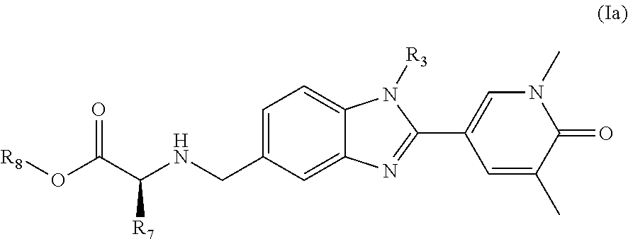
C1=C2C(=CC=C1CNC(C(O[R8])=O)[R7])N([R3])C(C1=CN(C)C(=O)C(C)=C1)=N2
